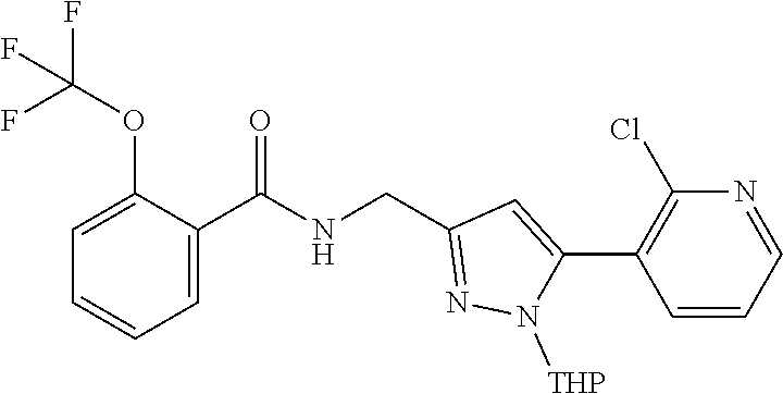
C1=C(OC(F)(F)F)C(C(NCC2=NN([THP])C(C3=C(Cl)N=CC=C3)=C2)=O)=CC=C1
